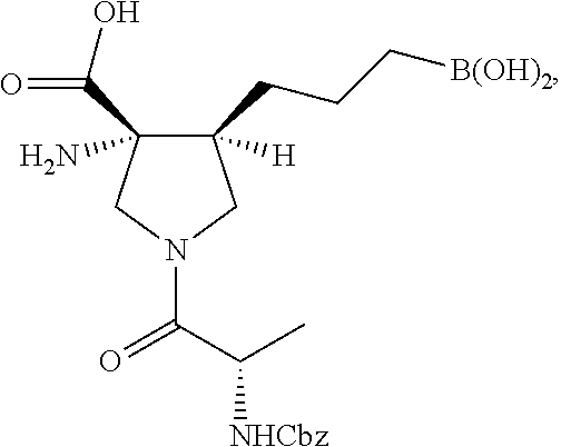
C1(CCC[B(OH)2])([H])C(C(O)=O)(N)CN(C(C(C)[NHCbz])=O)C1
